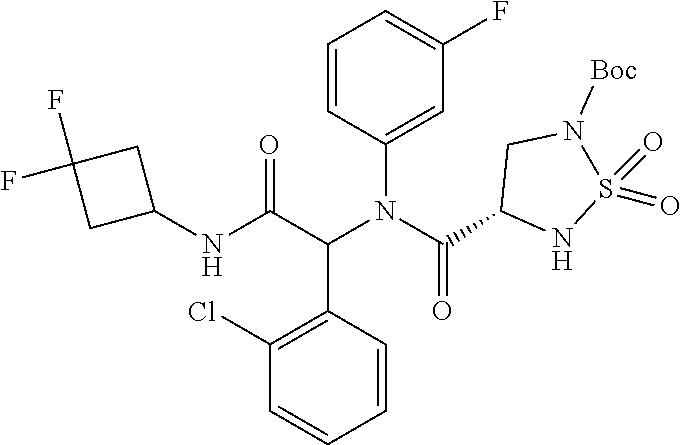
N(C(C(N(C1=CC(F)=CC=C1)C(=O)C1NS(=O)(=O)N([Boc])C1)C1=C(Cl)C=CC=C1)=O)C1CC(F)(F)C1
